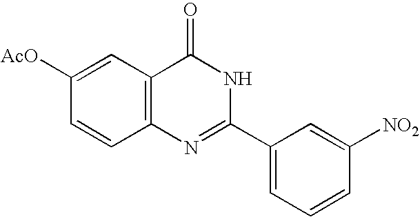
C1=CC([AcO])=CC2=C1N=C(C1=CC=CC([NO2])=C1)NC2=O
